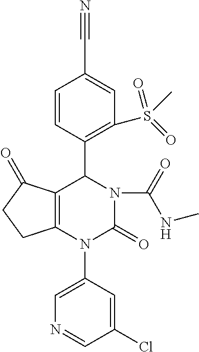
C1=C(N2C3=C(C(=O)CC3)C(C3=C(S(C)(=O)=O)C=C(C#N)C=C3)N(C(=O)NC)C2=O)C=C(Cl)C=N1
